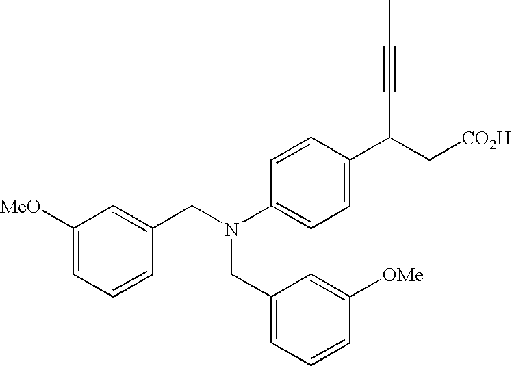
C(N(C1=CC=C(C(C[CO2H])C#CC)C=C1)CC1=CC=CC([OMe])=C1)C1=CC([MeO])=CC=C1
